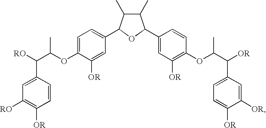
C1(C)C(C)C(C2=CC=C(OC(C([RO])C3=CC([RO])=C([OR])C=C3)C)C([OR])=C2)OC1C1=CC([OR])=C(OC(C([OR])C2=CC=C([OR])C([OR])=C2)C)C=C1
